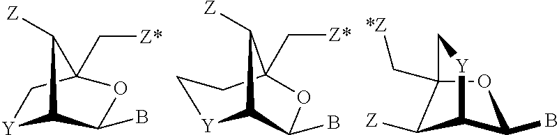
[Y]1C2C(B)OC(C[Z*])(C1)C2[Z].C1(B)OC2(C[Z*])CC[Y]C1C2[Z].C1C2(C[*Z])OC(B)C([Y]1)C2[Z]
